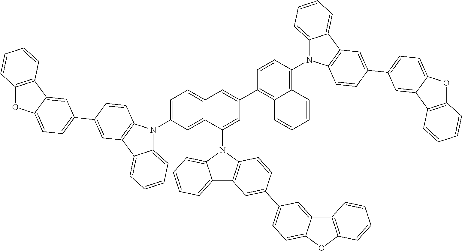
C12=C(C3=CC(C4=CC5=C(C=C4)N(C4=CC=C6C(=C4)C(N4C7=C(C8=CC=CC=C84)C=C(C4=CC=C8C(=C4)C4=C(O8)C=CC=C4)C=C7)=CC(C4=C7C(=C(N8C9=CC=CC=C9C9=C8C=CC(C8=CC=C%10OC%11=C(C%10=C8)C=CC=C%11)=C9)C=C4)C=CC=C7)=C6)C4=CC=CC=C45)=CC=C3O1)C=CC=C2
